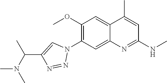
C12=CC(N3C=C(C(N(C)C)C)N=N3)=C(OC)C=C1C(C)=CC(NC)=N2
